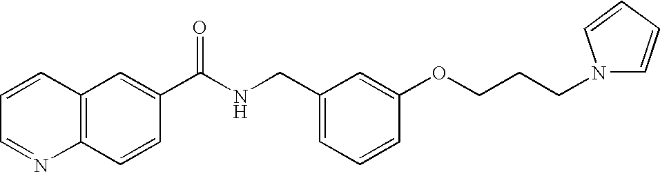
C1=CC=NC2=C1C=C(C(NCC1=CC=CC(OCCCN3C=CC=C3)=C1)=O)C=C2
